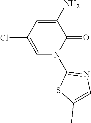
C1=C(N)C(=O)N(C2=NC=C(C)S2)C=C1Cl
